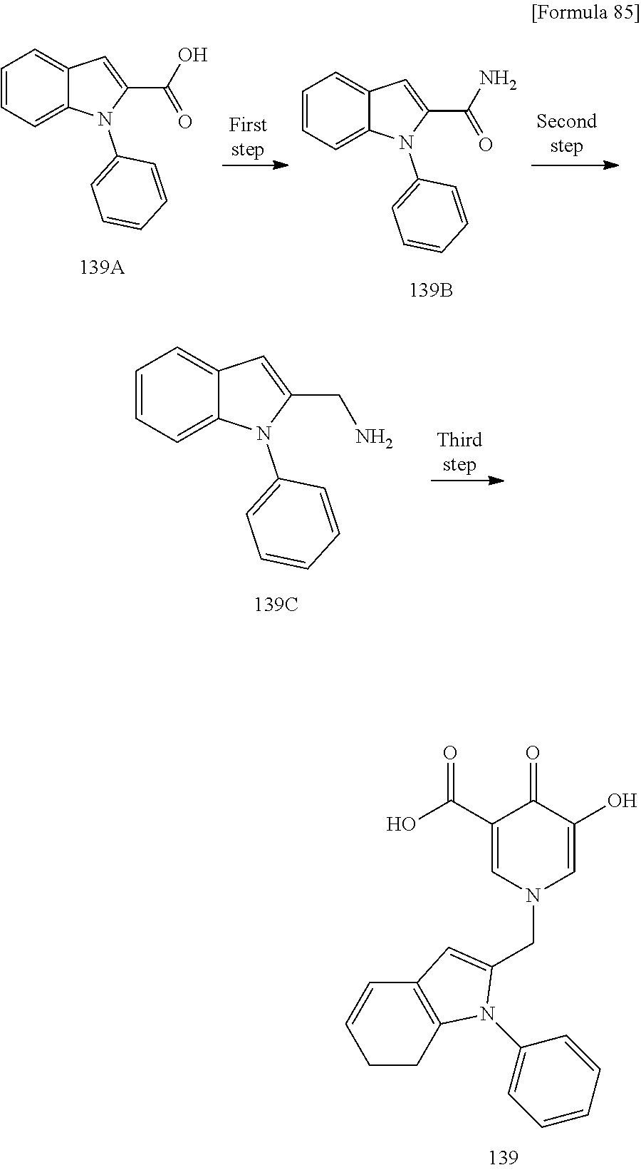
C1=CC=C2C(=C1)C=C(C(=O)O)N2C1=CC=CC=C1.C1=CC=C2C(=C1)C=C(C(=O)N)N2C1=CC=CC=C1.C1=CC=C2C(=C1)C=C(CN)N2C1=CC=CC=C1.C1(C(=O)O)=CN(CC2=CC3=C(CCC=C3)N2C2=CC=CC=C2)C=C(O)C1=O
